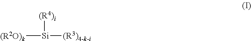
[Si]([(R4)i])([(R2O)k])[(R3)4-k-i]
